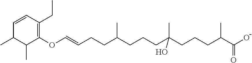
C(C(CCCC(C)C(O)=O)(C)O)CCC(CCC=COC1=C(CC)C=CC(C)C1C)C
